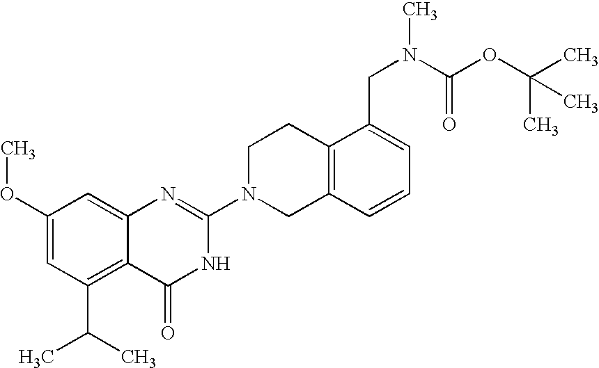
C1(OC)=CC(C(C)C)=C2C(=C1)N=C(N1CC3=C(CC1)C(CN(C)C(OC(C)(C)C)=O)=CC=C3)NC2=O
